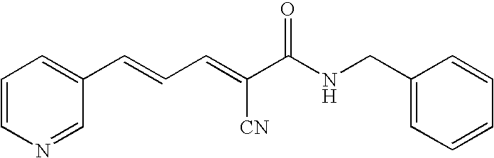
C1=CN=CC(C=CC=C(C(NCC2=CC=CC=C2)=O)[CN])=C1
